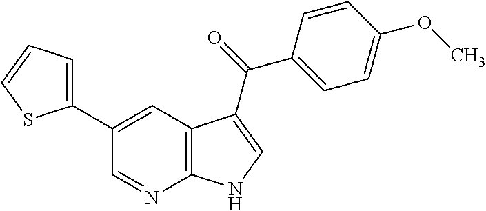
C1(C2=CC=CS2)=CC2=C(N=C1)NC=C2C(=O)C1=CC=C(OC)C=C1
